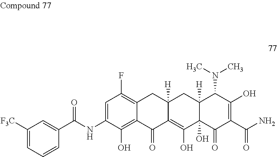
C(NC1=CC(F)=C2C(=C1O)C(=O)C1=C(O)C3(O)C([H])(CC1([H])C2)C(N(C)C)C(O)=C(C(N)=O)C3=O)(=O)C1=CC([F3C])=CC=C1
